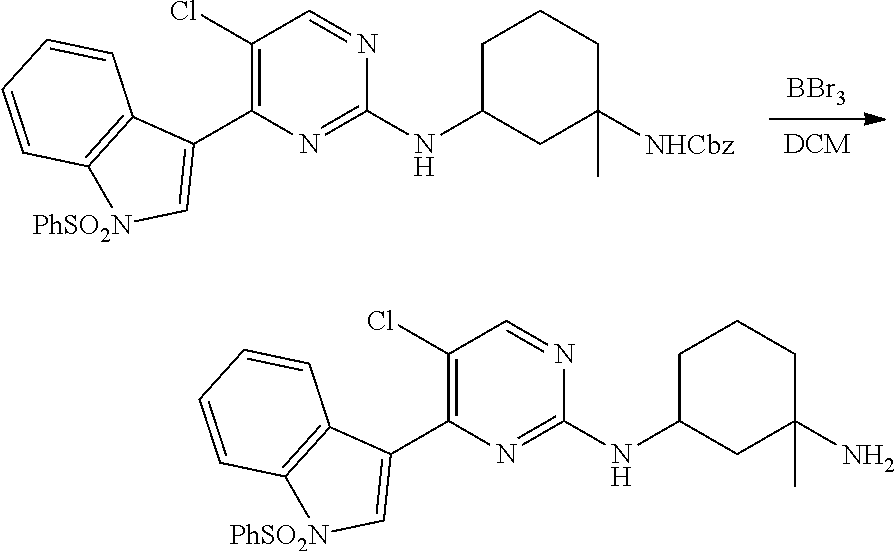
[BBr3].[DCM].C1C(NC2=NC(C3=C[PhSO2N]C4=C3C=CC=C4)=C(Cl)C=N2)CC([NHCbz])(C)CC1.C1C(NC2=NC(C3=C[PhSO2N]C4=C3C=CC=C4)=C(Cl)C=N2)CC(N)(C)CC1
